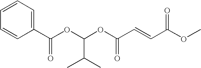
C1(C(OC(OC(C=CC(OC)=O)=O)C(C)C)=O)=CC=CC=C1
